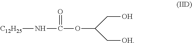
[C12H25]NC(=O)OC(CO)C[OH]
